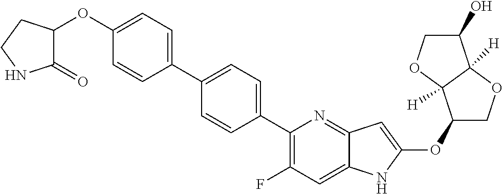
C1(OC2=CC3=NC(C4=CC=C(C5=CC=C(OC6C(=O)NCC6)C=C5)C=C4)=C(F)C=C3N2)COC2([H])C1([H])OCC2O
